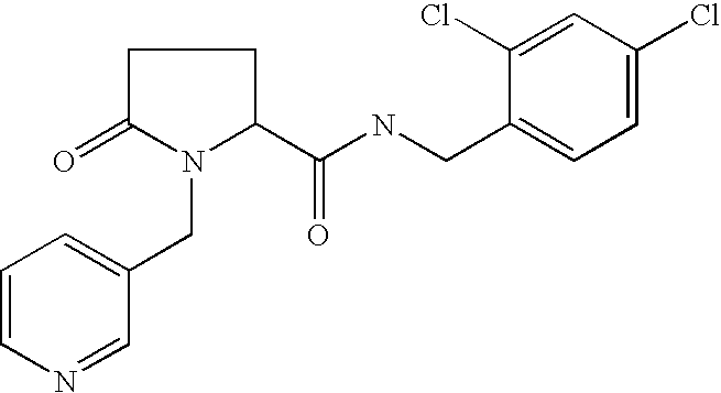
C1(Cl)=CC(Cl)=CC=C1CNC(=O)C1N(CC2=CC=CN=C2)C(=O)CC1
